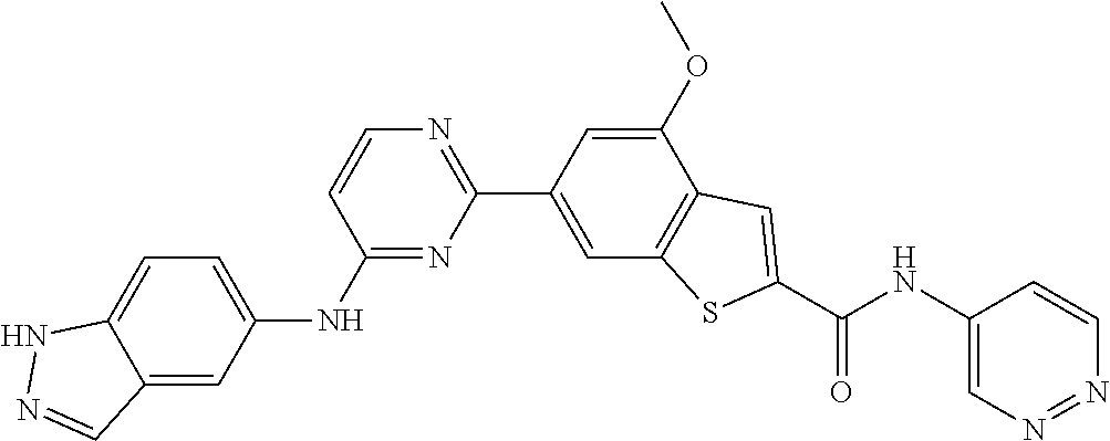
C1=CN=C(C2=CC3=C(C(OC)=C2)C=C(C(NC2=CN=NC=C2)=O)S3)N=C1NC1=CC=C2C(=C1)C=NN2
